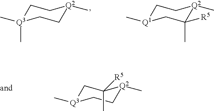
C1[Q3](C)CC[Q2](C)C1(C)[R5].C1[Q3](C)(C)CC[Q2](C)C1.C1[Q1](C)CC([R5])(C)[Q2](C)C1
